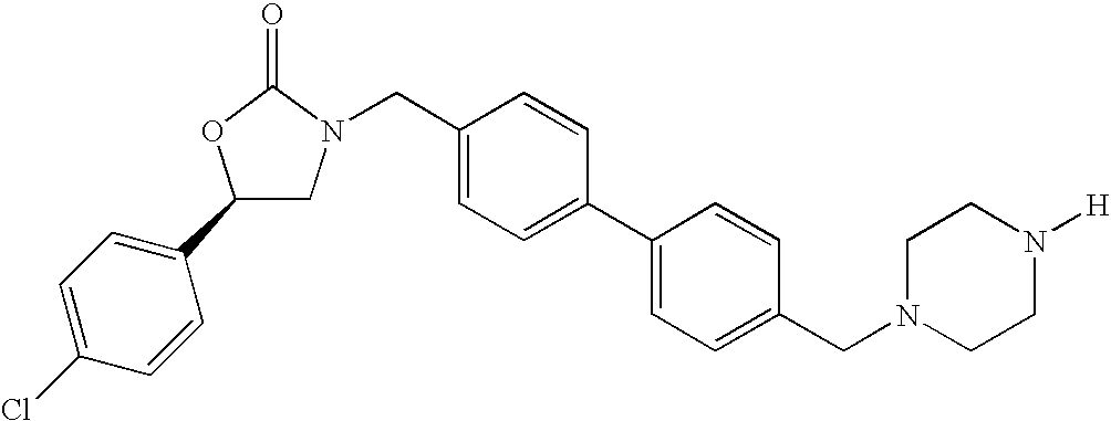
C1(C2=CC=C(Cl)C=C2)CN(CC2=CC=C(C3=CC=C(CN4CCN([H])CC4)C=C3)C=C2)C(=O)O1
